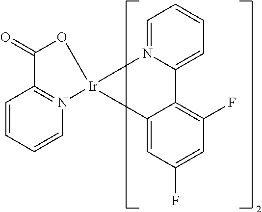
C1=C2N(=CC=C1)[Ir]1(C3=CC(F)=CC(F)=C23)OC(=O)C2=N1C=CC=C2
